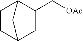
[OAc]CC1CC2C=CC1C2
